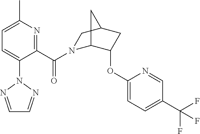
N1(C(=O)C2=NC(C)=CC=C2N2N=CC=N2)C2C(OC3=CC=C(C(F)(F)F)C=N3)CC(C1)C2
